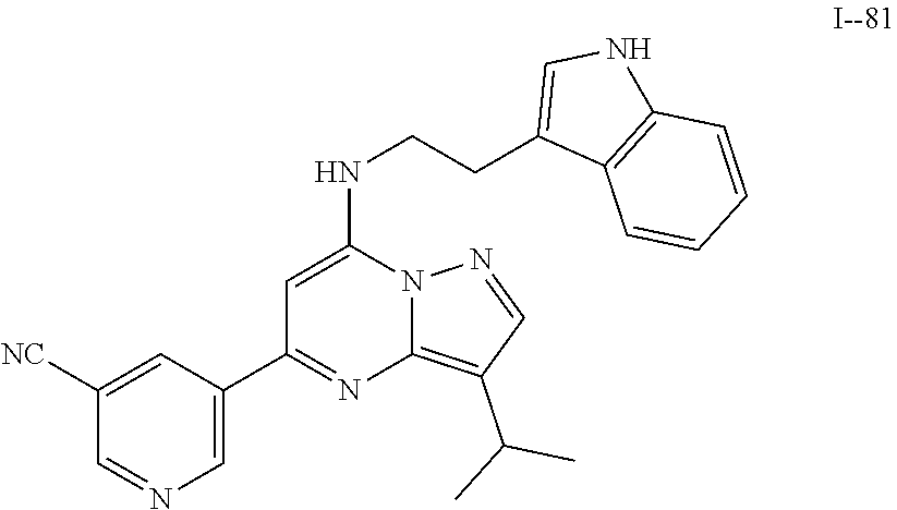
C12=C(C(C)C)C=NN1C(NCCC1=CNC3=C1C=CC=C3)=CC(C1=CN=CC([NC])=C1)=N2
